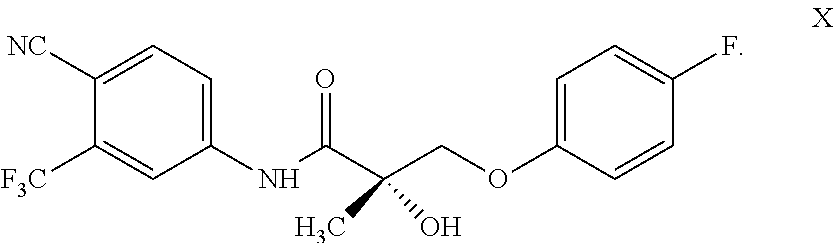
C1([NC])=CC=C(NC(=O)C(COC2=CC=C(F)C=C2)(C)O)C=C1[F3C]
